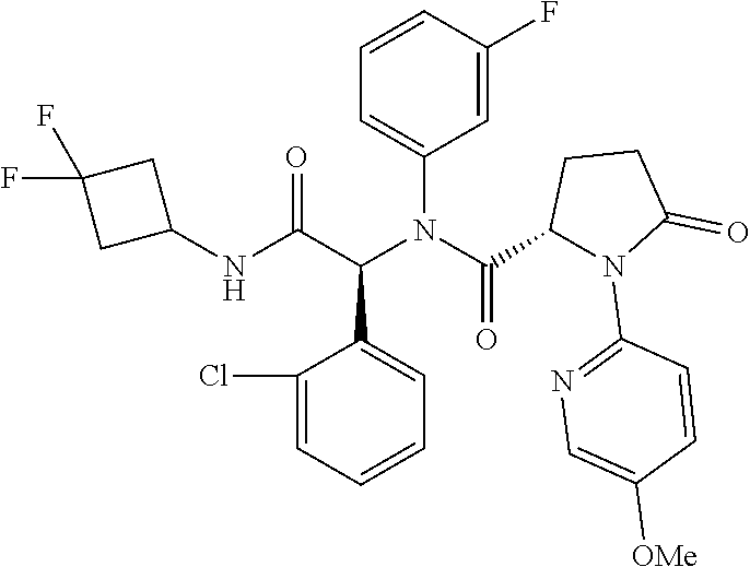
C1(Cl)=CC=CC=C1C(C(NC1CC(F)(F)C1)=O)N(C1=CC=CC(F)=C1)C(C1N(C2=NC=C([OMe])C=C2)C(=O)CC1)=O
